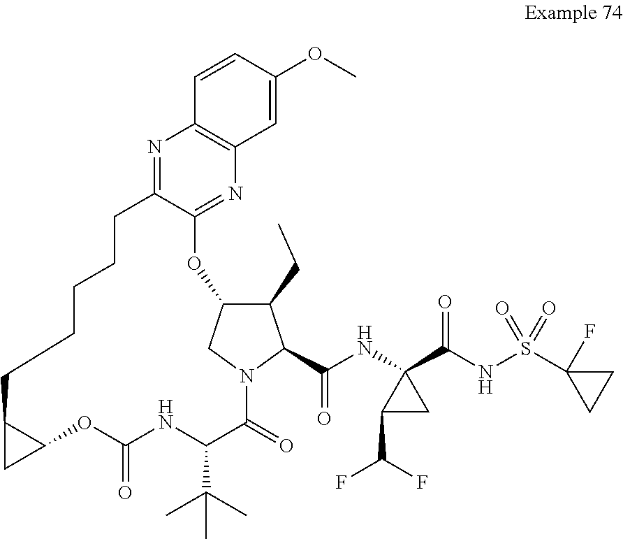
C1=CC(OC)=CC2=C1N=C1C(=N2)OC2C(CC)C(C(NC3(C(NS(C4(F)CC4)(=O)=O)=O)C(C(F)F)C3)=O)N(C2)C(=O)C(C(C)(C)C)NC(=O)OC2C(CCCCC1)C2
